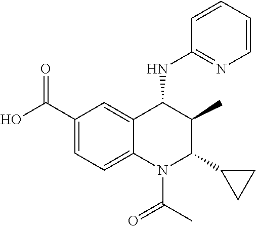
C1(C(=O)O)=CC=C2C(=C1)C(NC1=NC=CC=C1)C(C)C(C1CC1)N2C(=O)C
